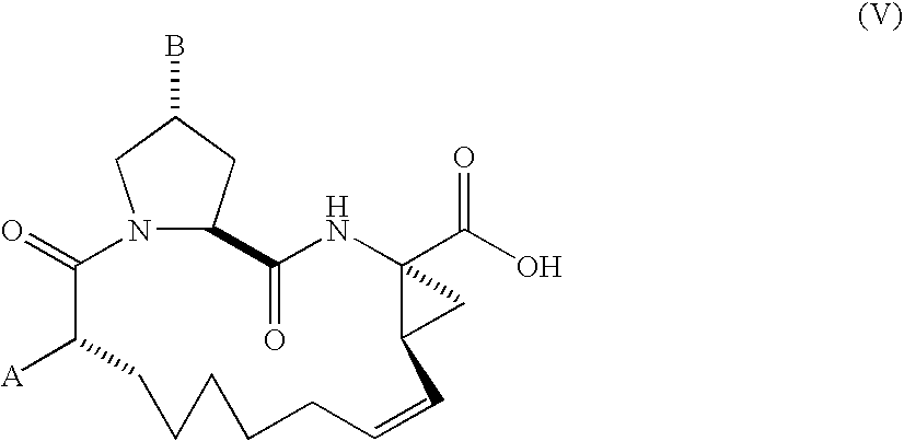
N12C(CC(B)C1)C(=O)NC1(C(O)=O)C(C1)C=CCCCCCC([A])C2=O
